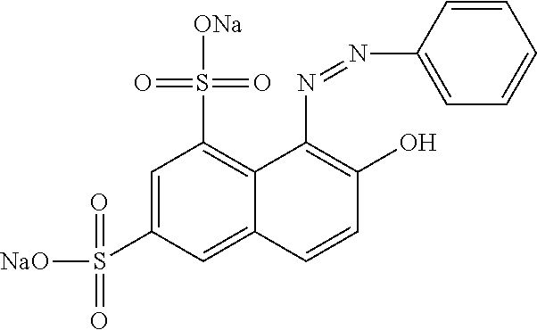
C1=C(S([NaO])(=O)=O)C=C2C(=C1S(=O)(=O)[ONa])C(N=NC1=CC=CC=C1)=C(O)C=C2
